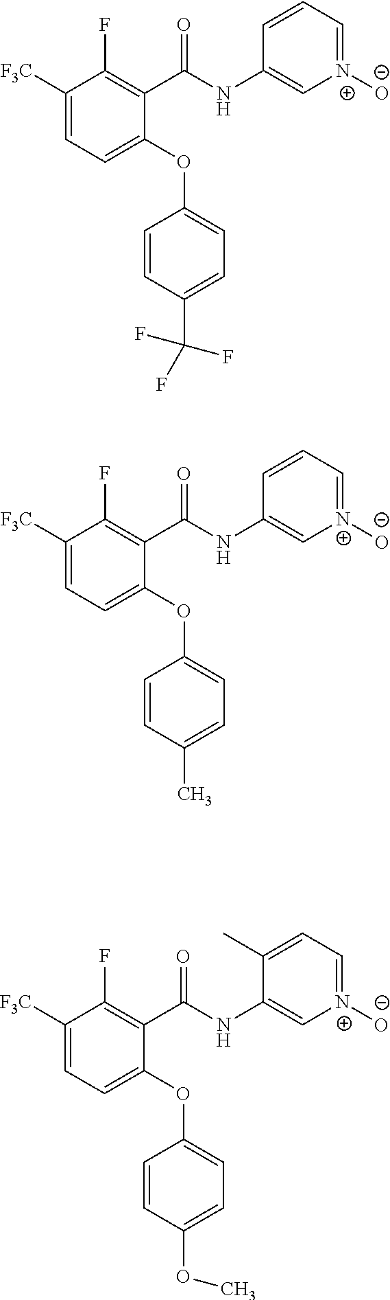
C1=CC(C(F)(F)F)=CC=C1OC1=CC=C([F3C])C(F)=C1C(NC1=C[N+]([O-])=CC=C1)=O.C1=CC(C)=CC=C1OC1=CC=C([F3C])C(F)=C1C(NC1=C[N+]([O-])=CC=C1)=O.C1=CC(OC)=CC=C1OC1=CC=C([F3C])C(F)=C1C(NC1=C[N+]([O-])=CC=C1C)=O
